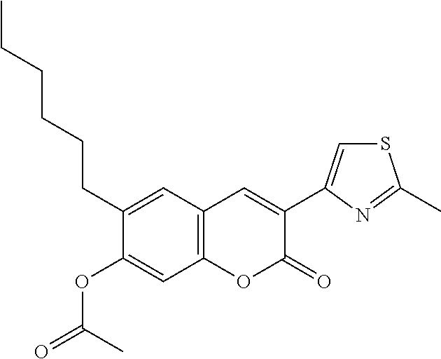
C12=C(C=C(CCCCCC)C(OC(=O)C)=C1)C=C(C1=CSC(C)=N1)C(=O)O2
